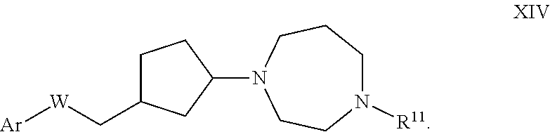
N1(C2CCC(C[W][Ar])C2)CCN([R11])CCC1
